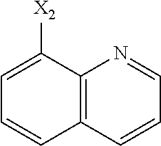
C12=C(C([X2])=CC=C1)N=CC=C2
